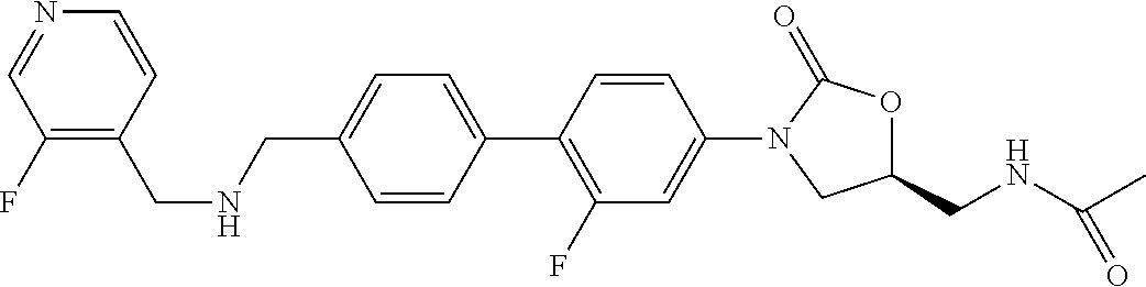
C1(CNCC2=C(F)C=NC=C2)=CC=C(C2=C(F)C=C(N3CC(CNC(C)=O)OC3=O)C=C2)C=C1
